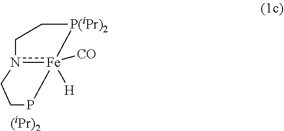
[(iPr)2].[Fe]12([CO])([H])n(CC[P(iPr)2]1)CCP2
